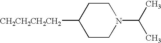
C1CN(C(C)C)CCC1[CH2CH2CH2CH2]
